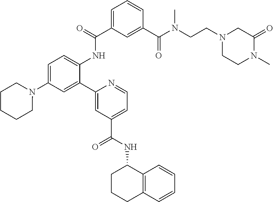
C1=C(C(=O)NC2=CC=C(N3CCCCC3)C=C2C2=CC(C(NC3CCCC4=C3C=CC=C4)=O)=CC=N2)C=C(C(N(CCN2CCN(C)C(=O)C2)C)=O)C=C1
